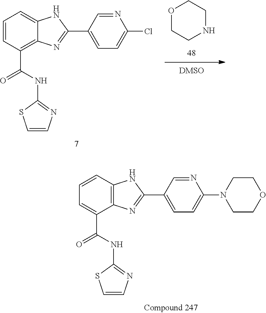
C1(C(=O)NC2=NC=CS2)=CC=CC2=C1N=C(C1=CC=C(N3CCOCC3)N=C1)N2.C1(C(=O)NC2=NC=CS2)=C2C(=CC=C1)NC(C1=CC=C(Cl)N=C1)=N2.O1CCNCC1
